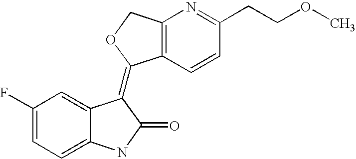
C1(F)=CC=C2C(=C1)C(=C1C3=C(N=C(CCOC)C=C3)CO1)C(=O)N2
